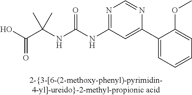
N(C(NC1=NC=NC(C2=CC=CC=C2OC)=C1)=O)C(C(O)=O)(C)C
